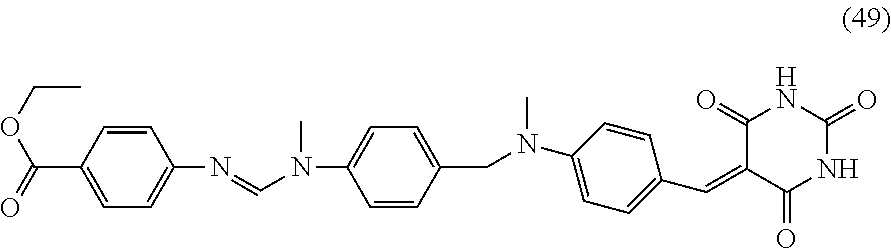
N(C1=CC=C(C=C2C(=O)NC(=O)NC2=O)C=C1)(C)CC1=CC=C(N(C=NC2=CC=C(C(=O)OCC)C=C2)C)C=C1
